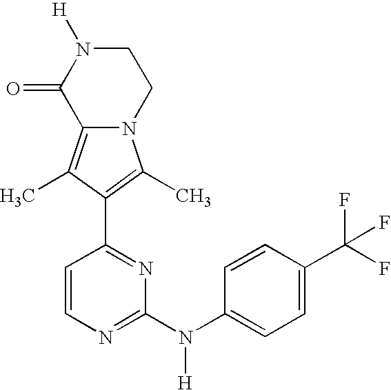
N12C(=C(C)C(C3=NC(N(C4=CC=C(C(F)(F)F)C=C4)[H])=NC=C3)=C1C)C(=O)N([H])CC2
